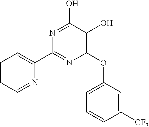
C1(OC2=CC=CC([CF3])=C2)=C(O)C(O)=NC(C2=CC=CC=N2)=N1
